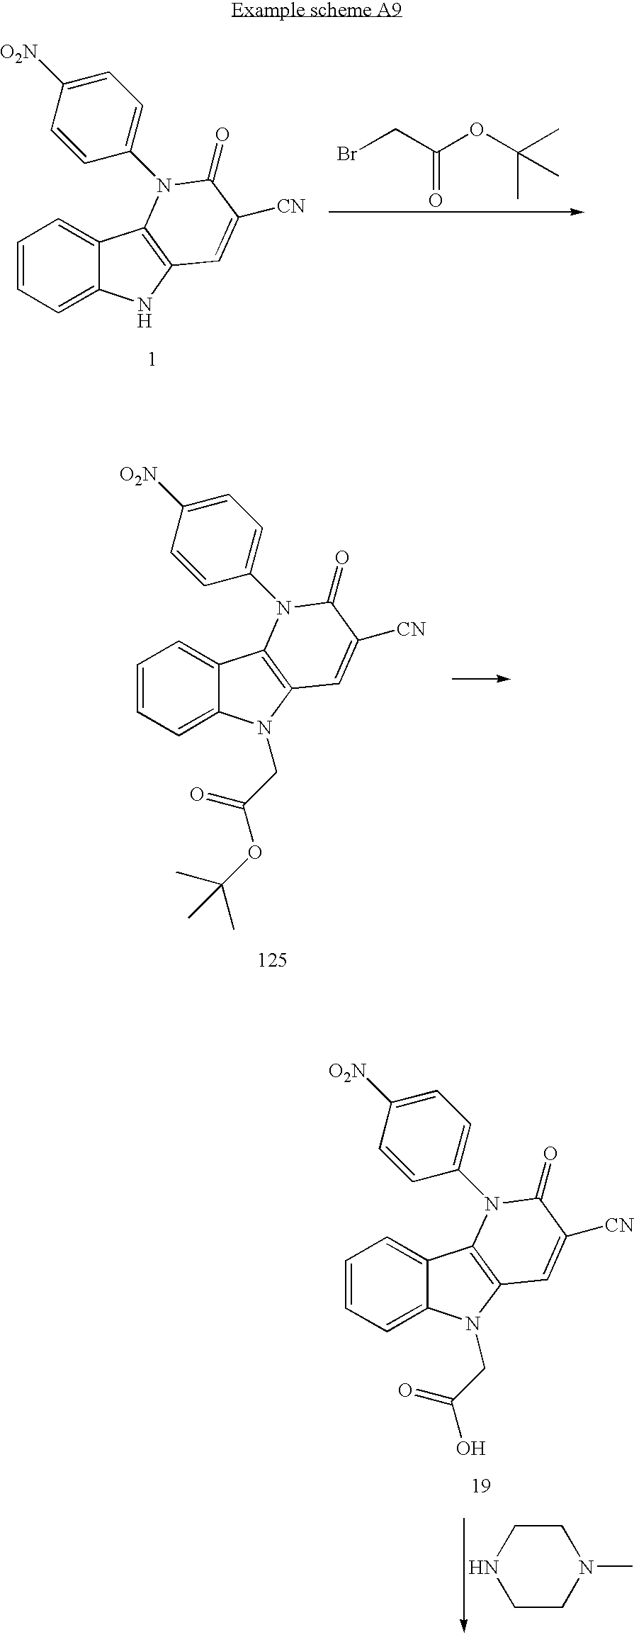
BrCC(OC(C)(C)C)=O.C1=CC=C2C(=C1)C1=C(N2)C=C([CN])C(=O)N1C1=CC=C([O2N])C=C1.C1=CC=C2C(=C1)C1=C(N2CC(OC(C)(C)C)=O)C=C([CN])C(=O)N1C1=CC=C([O2N])C=C1.C1=CC=C2C(=C1)C1=C(N2CC(O)=O)C=C([CN])C(=O)N1C1=CC=C([O2N])C=C1.N1CCN(C)CC1
